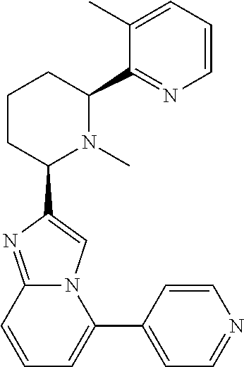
C1CC(C2=CN3C(=N2)C=CC=C3C2=CC=NC=C2)N(C)C(C2=NC=CC=C2C)C1
